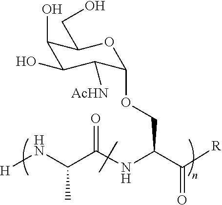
C1(O)C(O)C([AcHN])C(OCC(C([R])=O)NC(=O)C(C)N[H])OC1CO
